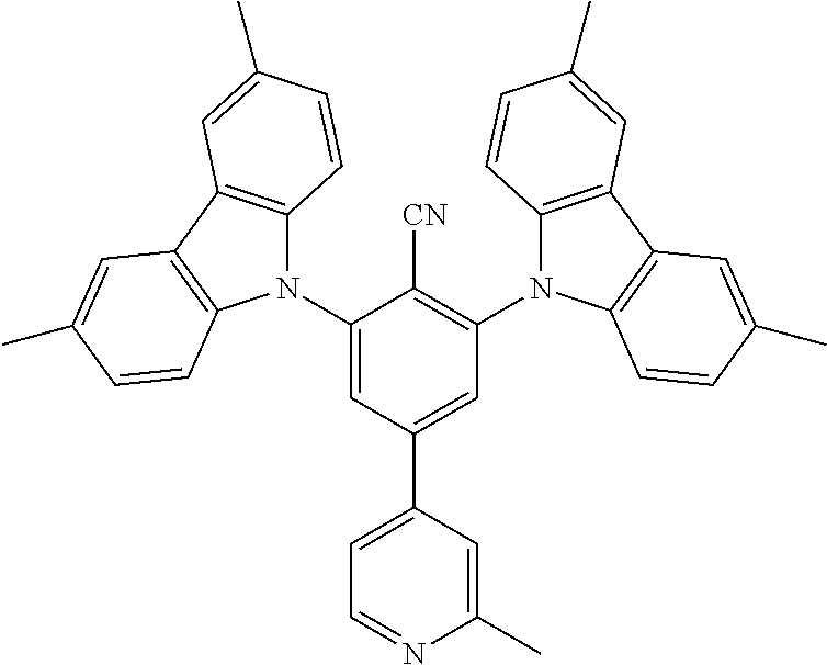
C1(N2C3=C(C4=C2C=CC(C)=C4)C=C(C)C=C3)=CC(C2=CC=NC(C)=C2)=CC(N2C3=C(C4=C2C=CC(C)=C4)C=C(C)C=C3)=C1[CN]
